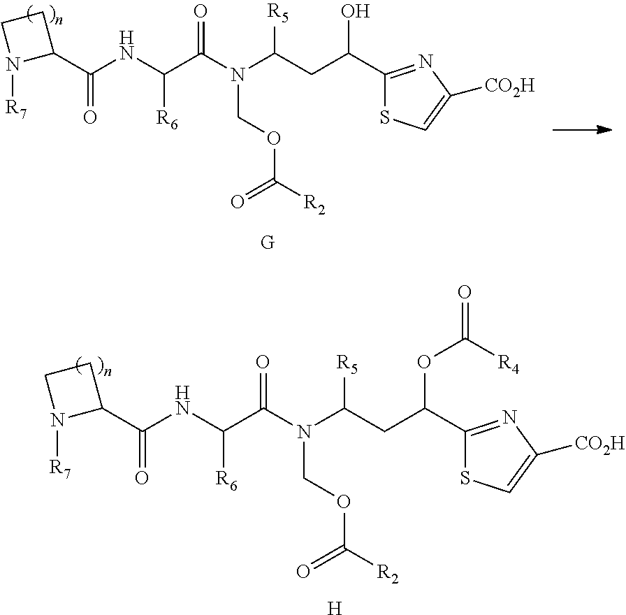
C(C(N(C(CC(OC(=O)[R4])C1=NC([CO2H])=CS1)[R5])COC([R2])=O)=O)(NC(C1CCN1[R7])=O)[R6].[H].C(C(N(C(CC(O)C1=NC([CO2H])=CS1)[R5])COC([R2])=O)=O)(NC(C1CCN1[R7])=O)[R6]
